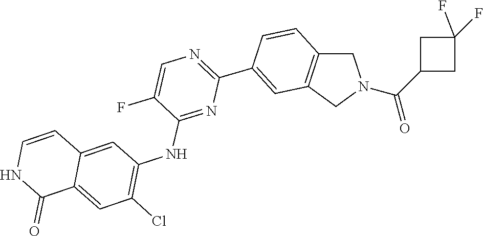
C1(C2=NC=C(F)C(NC3=C(Cl)C=C4C(=C3)C=CNC4=O)=N2)=CC2=C(C=C1)CN(C(=O)C1CC(F)(F)C1)C2
